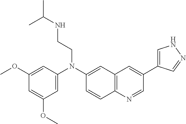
C1(OC)=CC(N(C2=CC3=C(C=C2)N=CC(C2=CNN=C2)=C3)CCNC(C)C)=CC(OC)=C1
